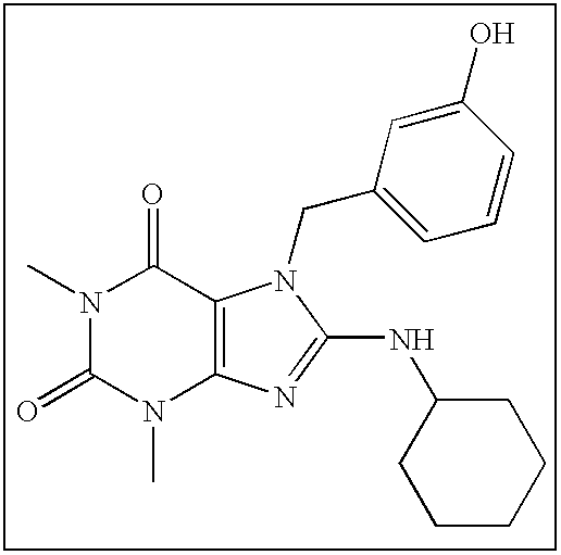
CN1C(=O)N(C)C2=C(C1=O)N(CC1=CC=CC(O)=C1)C(NC1CCCCC1)=N2
